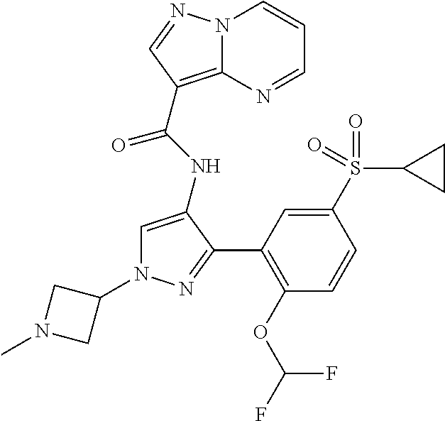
N12C(=C(C(NC3=CN(C4CN(C)C4)N=C3C3=C(OC(F)F)C=CC(S(C4CC4)(=O)=O)=C3)=O)C=N1)N=CC=C2
